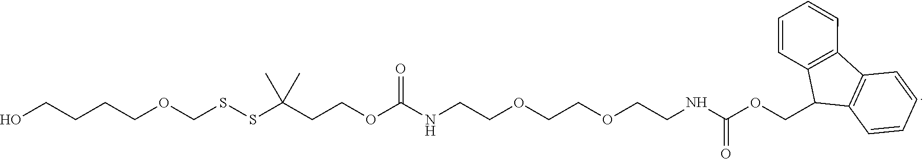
C(COCCNC(OCCC(SSCOCCCCO)(C)C)=O)OCCNC(OCC1C2=C(C3=C1C=CC=C3)C=CC=C2)=O
